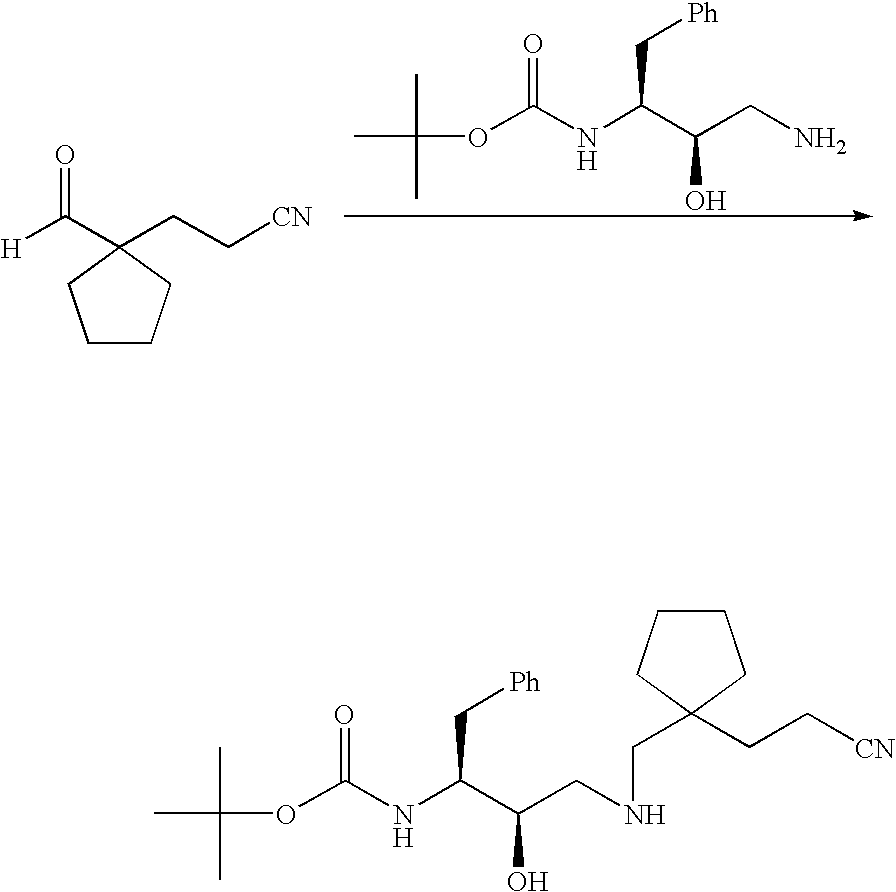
CC(C)(C)OC(NC(C(CN)O)C[Ph])=O.C1CCC(C([H])=O)(CC[CN])C1.CC(C)(C)OC(NC(C(CNCC1(CC[CN])CCCC1)O)C[Ph])=O
